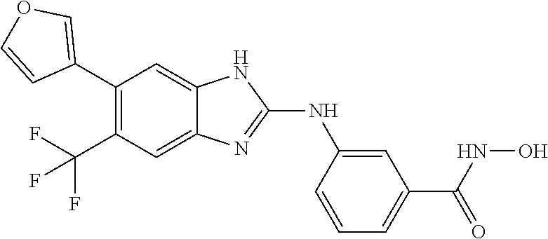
C1(C2=C(C(F)(F)F)C=C3C(=C2)NC(NC2=CC(C(NO)=O)=CC=C2)=N3)=COC=C1
